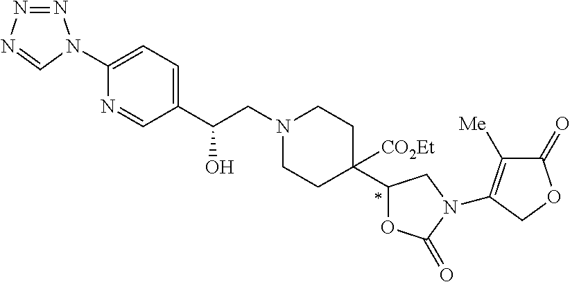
C(CN1CCC(C2OC(=O)N(C3=C([Me])C(=O)OC3)C2)([CO2Et])CC1)(C1=CC=C(N2N=NN=C2)N=C1)O
